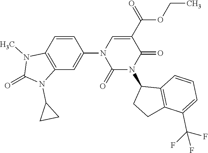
C1=CC2=C(C=C1N1C(=O)N(C3CCC4=C3C=CC=C4C(F)(F)F)C(=O)C(C(OCC)=O)=C1)N(C1CC1)C(=O)N2C
